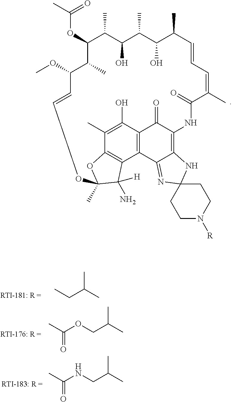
C12=C3C(O)=C(C)C4=C1C(N)([H])C(C)(O4)OC=CC(OC)C(C)C(OC(=O)C)C(C)C(O)C(C)C(O)C(C)C=CC=C(C)C(=O)NC(=C1C2=NC2(N1)CCN([R])CC2)C3=O.CC(C)CC.CC(OCC(C)C)=O.CC(NCC(C)C)=O
